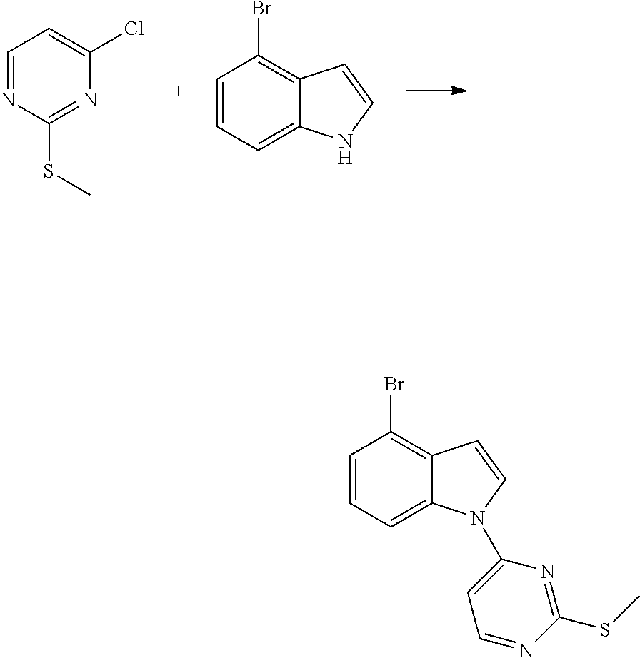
C1=NC(SC)=NC(Cl)=C1.C1=CC=C2C(=C1Br)C=CN2.C1=CC=C2C(=C1Br)C=CN2C1=CC=NC(SC)=N1
